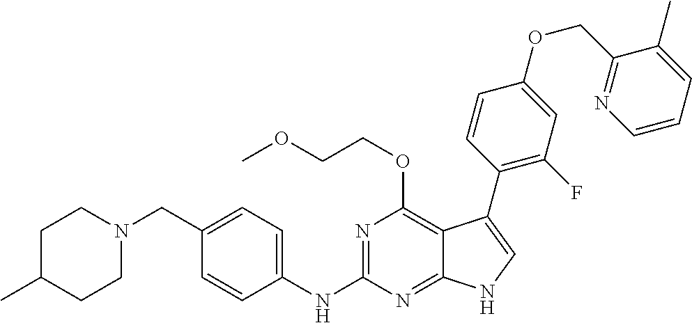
C1C(C)CCN(CC2=CC=C(NC3=NC(OCCOC)=C4C(=N3)NC=C4C3=C(F)C=C(OCC4=NC=CC=C4C)C=C3)C=C2)C1
